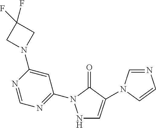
N1C=C(N2C=NC=C2)C(=O)N1C1=NC=NC(N2CC(F)(F)C2)=C1
